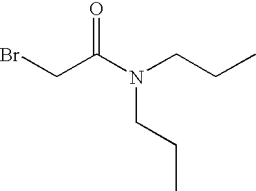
BrCC(N(CCC)CCC)=O
